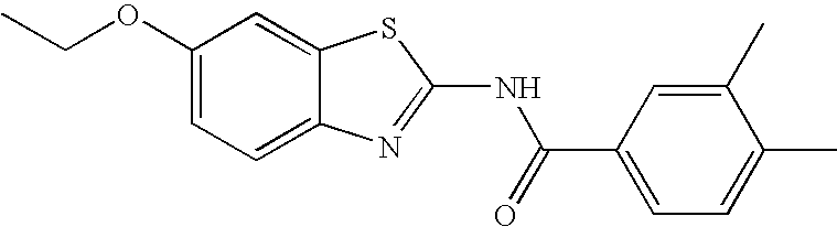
C1(OCC)=CC=C2C(=C1)SC(NC(=O)C1=CC=C(C)C(C)=C1)=N2
